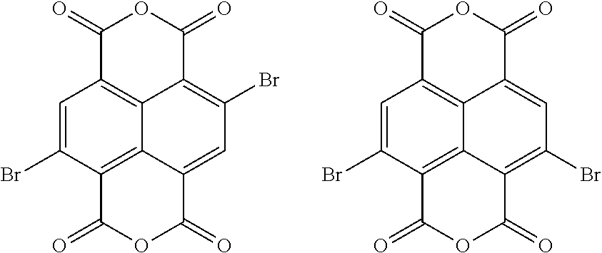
C1=C(Br)C2=C3C4=C1C(=O)OC(=O)C4=C(Br)C=C3C(=O)OC2=O.C1=C(Br)C2=C3C4=C1C(=O)OC(=O)C4=CC(Br)=C3C(=O)OC2=O
